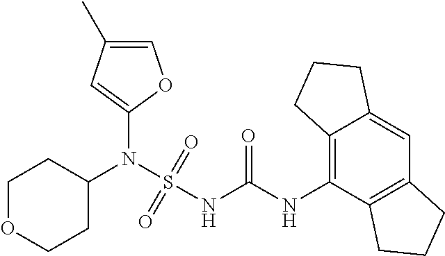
C1(N(S(NC(NC2=C3C(=CC4=C2CCC4)CCC3)=O)(=O)=O)C2CCOCC2)=CC(C)=CO1
